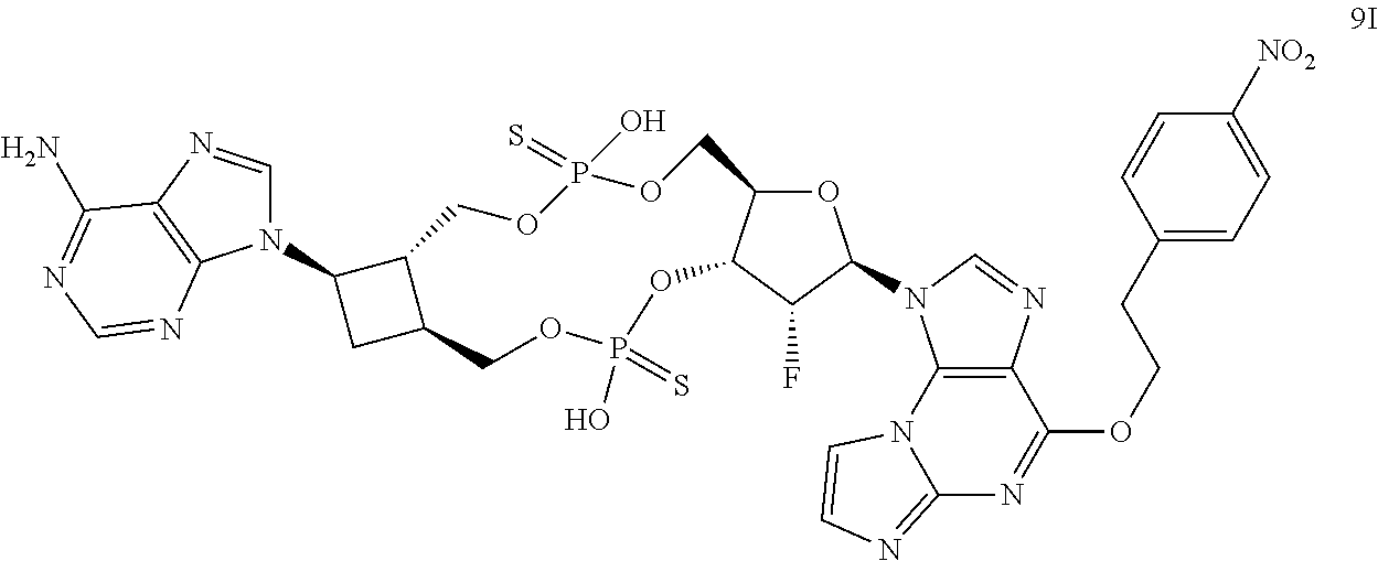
N1(C2CC3C2COP(O)(=S)OCC2OC(N4C5=C(N=C4)C(OCCC4=CC=C([NO2])C=C4)=NC4=NC=CN54)C(F)C2OP(O)(=S)OC3)C=NC2=C1N=CN=C2N
